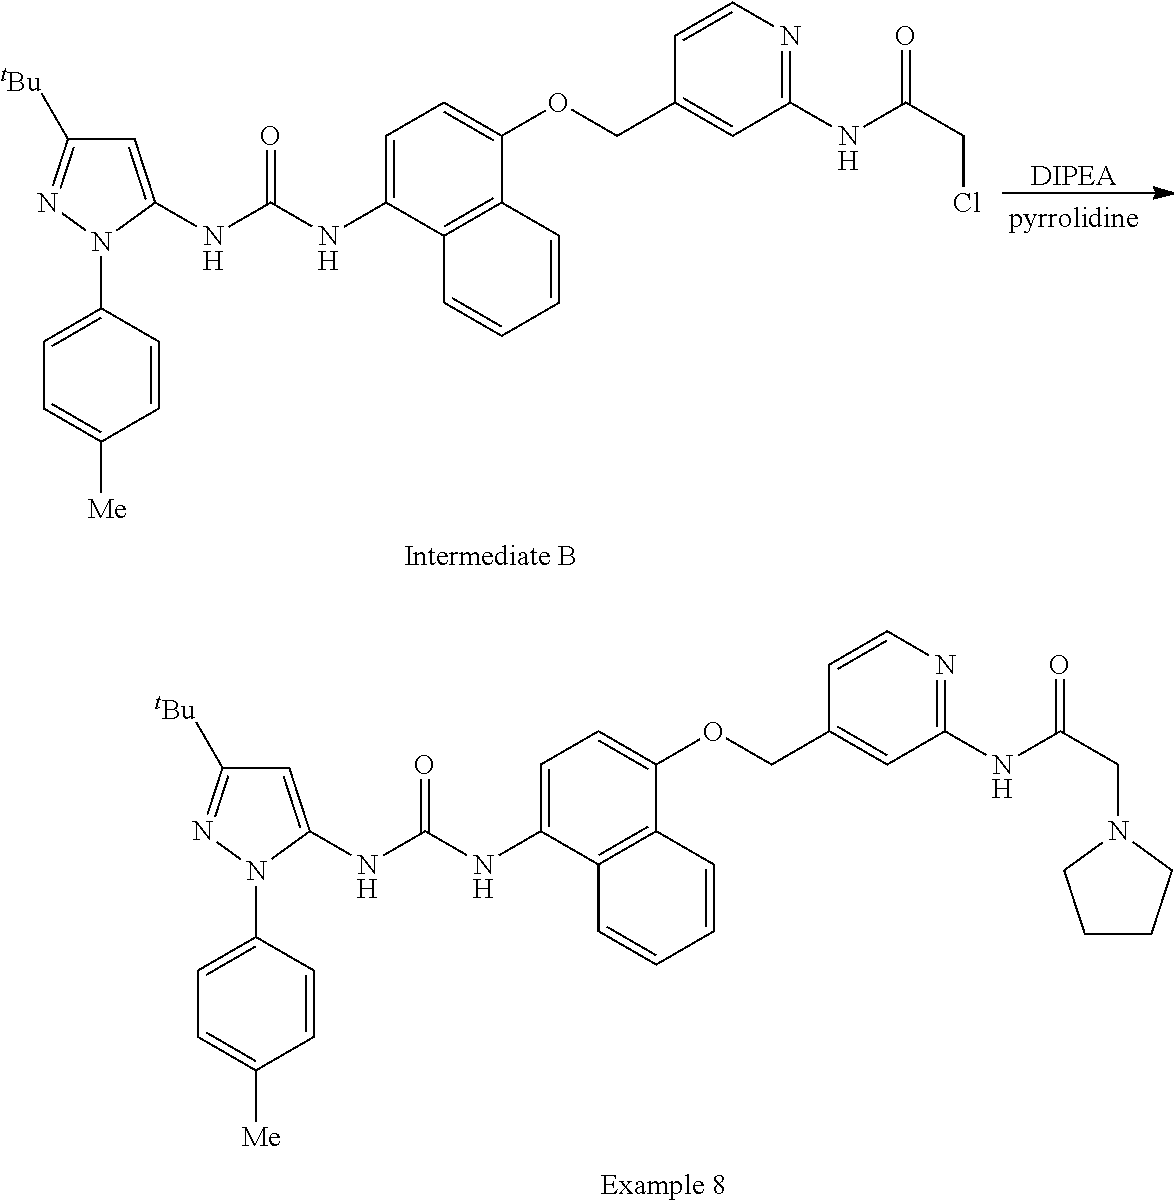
C1=C(NC(NC2=CC=C(OCC3=CC(NC(CCl)=O)=NC=C3)C3=C2C=CC=C3)=O)N(C2=CC=C([Me])C=C2)N=C1[tBu].[DIPEA].C1=C(NC(NC2=CC=C(OCC3=CC(NC(CN4CCCC4)=O)=NC=C3)C3=C2C=CC=C3)=O)N(C2=CC=C([Me])C=C2)N=C1[tBu]
